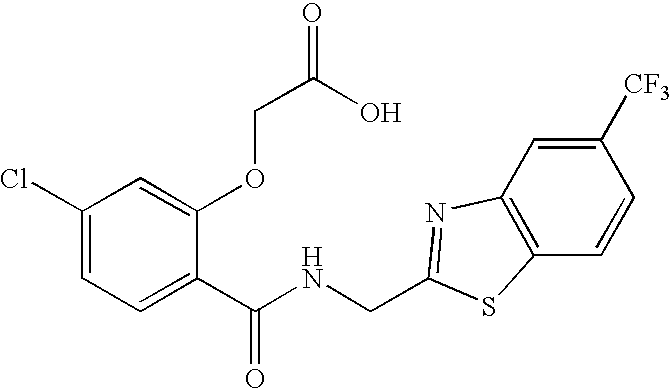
C1(Cl)=CC=C(C(NCC2=NC3=C(C=CC([CF3])=C3)S2)=O)C(OCC(O)=O)=C1
